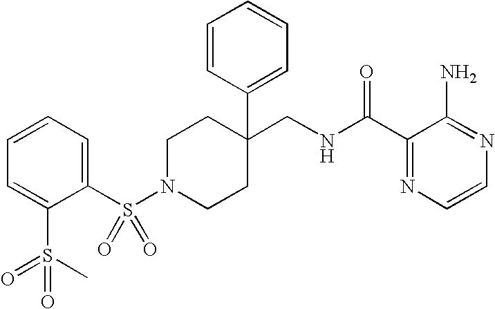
C1(CNC(C2=NC=CN=C2N)=O)(C2=CC=CC=C2)CCN(S(C2=CC=CC=C2S(=O)(C)=O)(=O)=O)CC1
